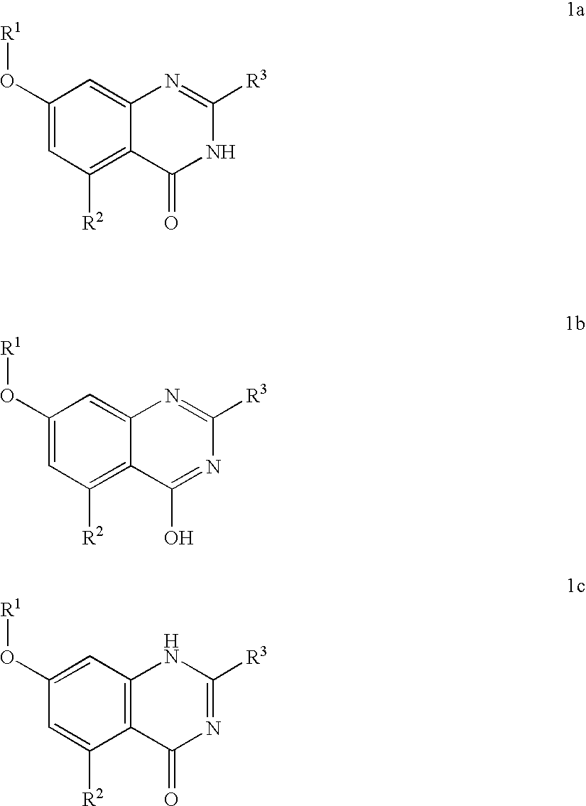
C1(O[R1])=CC([R2])=C2C(=C1)N=C([R3])NC2=O.C1(O[R1])=CC([R2])=C2C(=C1)N=C([R3])N=C2O.C1(O[R1])=CC2=C(C([R2])=C1)C(=O)N=C([R3])N2
